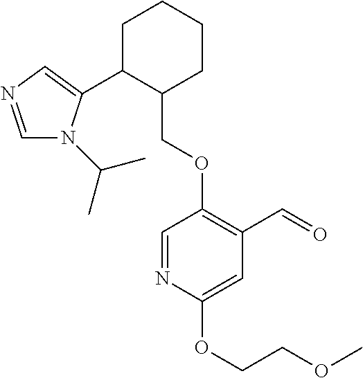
C1C(C2=CN=CN2C(C)C)C(COC2=C(C=O)C=C(OCCOC)N=C2)CCC1
